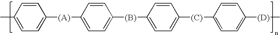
C1=CC(C)=CC=C1[(A)]C1=CC=C([(B)]C2=CC=C([(C)]C3=CC=C([(D)]C)C=C3)C=C2)C=C1
